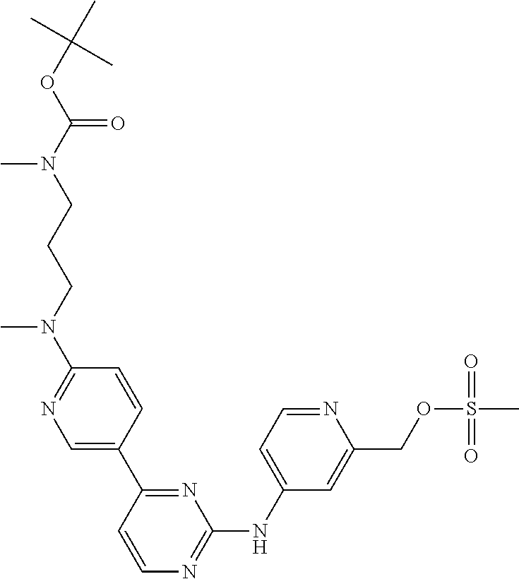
C(=O)(N(CCCN(C1=NC=C(C2=NC(NC3=CC=NC(COS(=O)(=O)C)=C3)=NC=C2)C=C1)C)C)OC(C)(C)C
